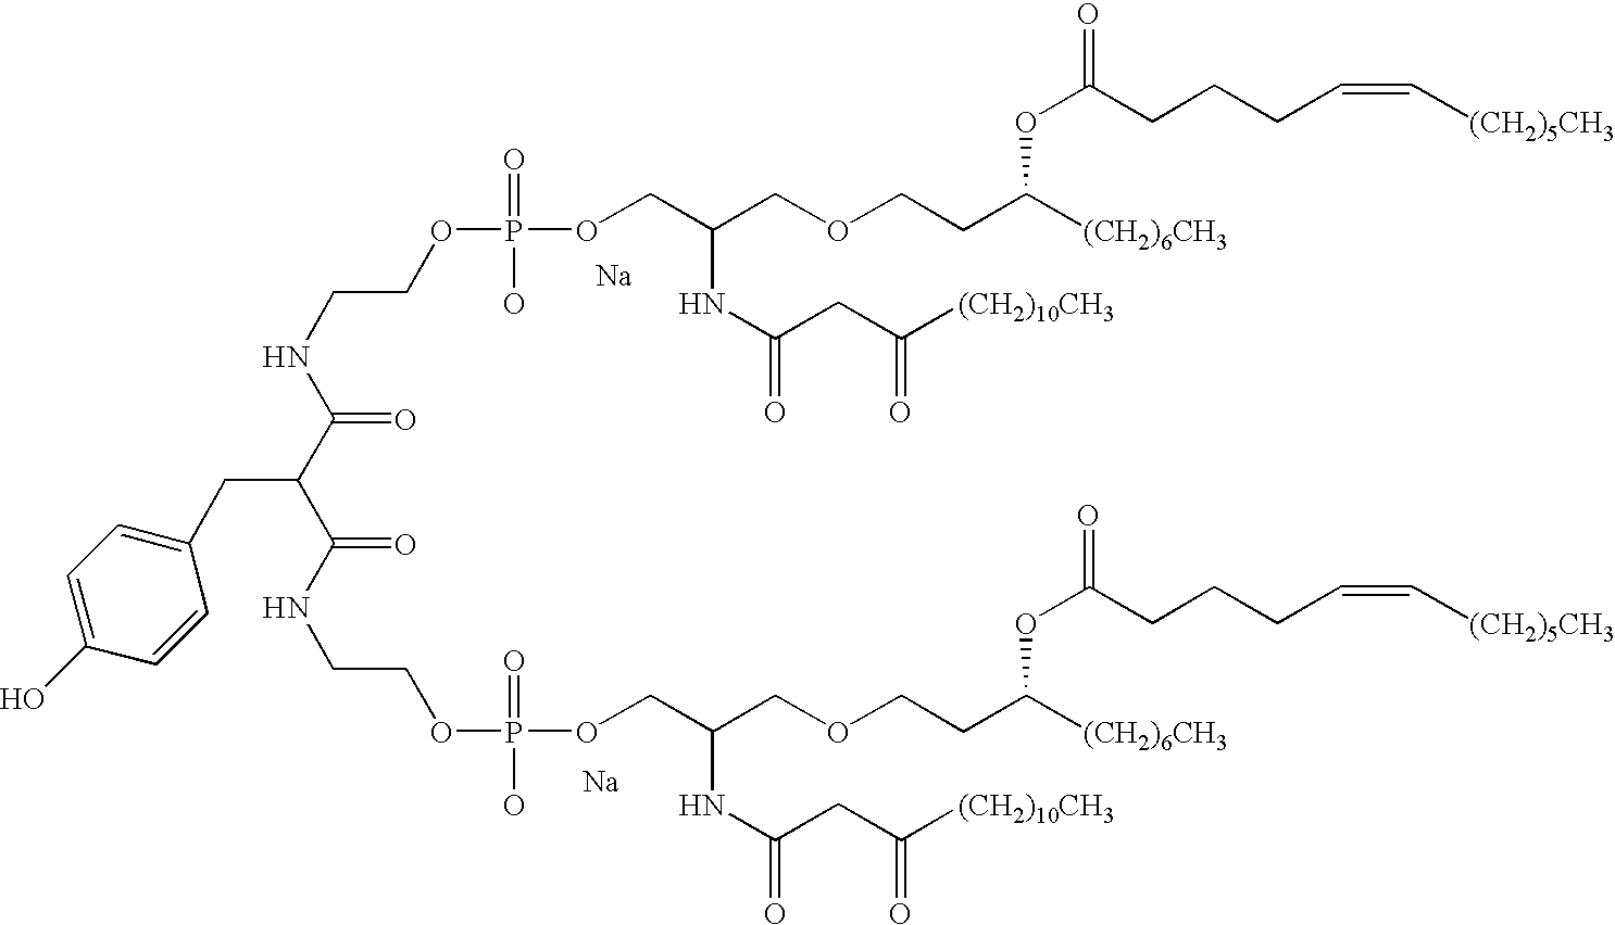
[Na].[Na].N(CCOP(OCC(COCCC([(CH2)6CH3])OC(=O)CCCC=C[(CH2)5CH3])NC(=O)CC([(CH2)10CH3])=O)(=O)O)C(=O)C(C(NCCOP(O)(=O)OCC(COCCC([(CH2)6CH3])OC(=O)CCCC=C[(CH2)5CH3])NC(=O)CC([(CH2)10CH3])=O)=O)CC1=CC=C(O)C=C1
